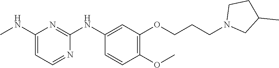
C1(NC)=CC=NC(NC2=CC(OCCCN3CC(C)CC3)=C(OC)C=C2)=N1
